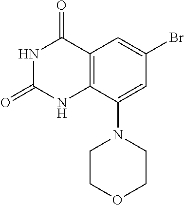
C12=C(C(N3CCOCC3)=CC(Br)=C1)NC(=O)NC2=O
